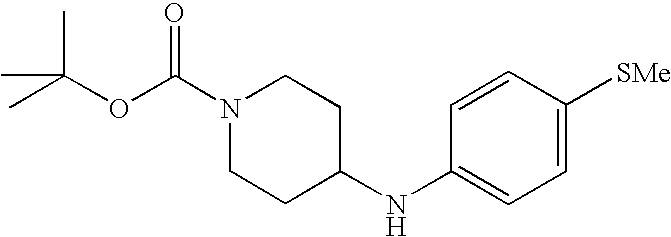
O(C(C)(C)C)C(N1CCC(NC2=CC=C([SMe])C=C2)CC1)=O
